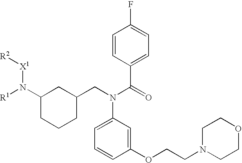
[R1]N(C1CC(CN(C(=O)C2=CC=C(F)C=C2)C2=CC=CC(OCCN3CCOCC3)=C2)CCC1)[X1][R2]
